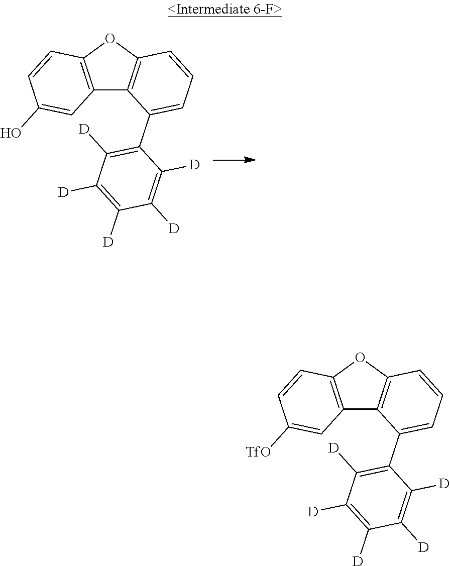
C12=C(OC3=C1C(C1=C([D])C([D])=C([D])C([D])=C1[D])=CC=C3)C=CC(O)=C2.C12=C(OC3=C1C(C1=C([D])C([D])=C([D])C([D])=C1[D])=CC=C3)C=CC([TfO])=C2
